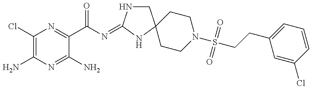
C1(Cl)=C(N)N=C(N)C(C(N=C2NCC3(N2)CCN(S(=O)(=O)CCC2=CC=CC(Cl)=C2)CC3)=O)=N1
